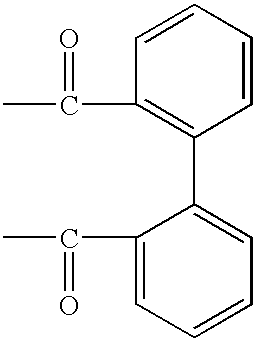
C1=CC=CC(C2=CC=CC=C2C(=O)C)=C1C(=O)C
